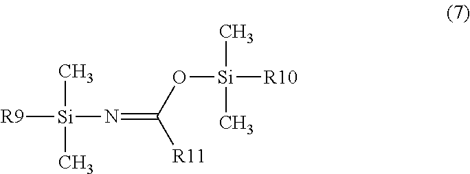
[R9][Si](C)(C)N=C([R11])O[Si](C)(C)[R10]
